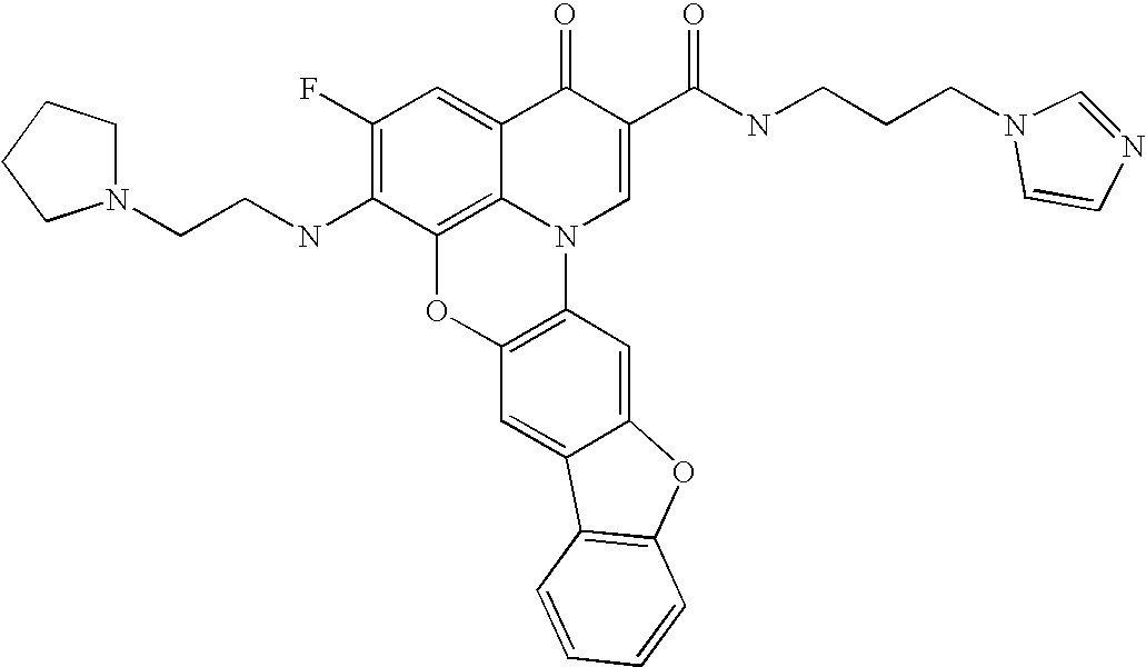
C1(F)=C(NCCN2CCCC2)C2=C3C(=C1)C(=O)C(C(NCCCN1C=CN=C1)=O)=CN3C1=C(O2)C=C2C(=C1)OC1=C2C=CC=C1
